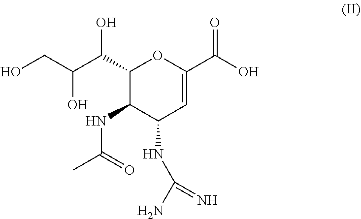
C1(C(C(CO)O)O)C(NC(C)=O)C(NC(N)=N)C=C(C(O)=O)O1
